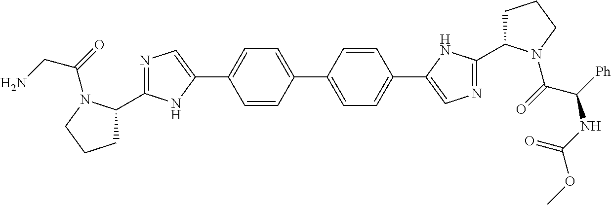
C1(C2=CC=C(C3=CN=C(C4CCCN4C(C([Ph])NC(OC)=O)=O)N3)C=C2)=CC=C(C2=CN=C(C3CCCN3C(=O)CN)N2)C=C1
